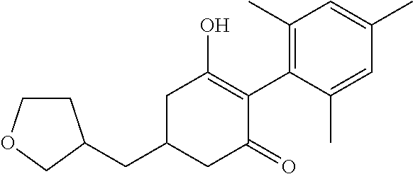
C1(C)=C(C2=C(O)CC(CC3CCOC3)CC2=O)C(C)=CC(C)=C1
